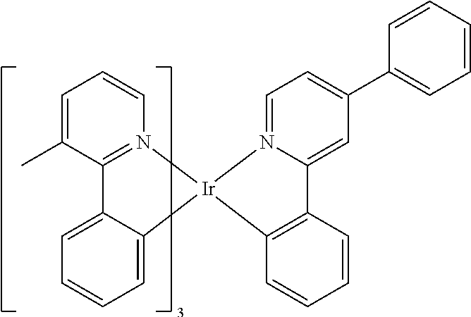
C12=C(C=CC=C1)[Ir]1(N3=CC=C(C4=CC=CC=C4)C=C23)C2=CC=CC=C2C2=N1C=CC=C2C
